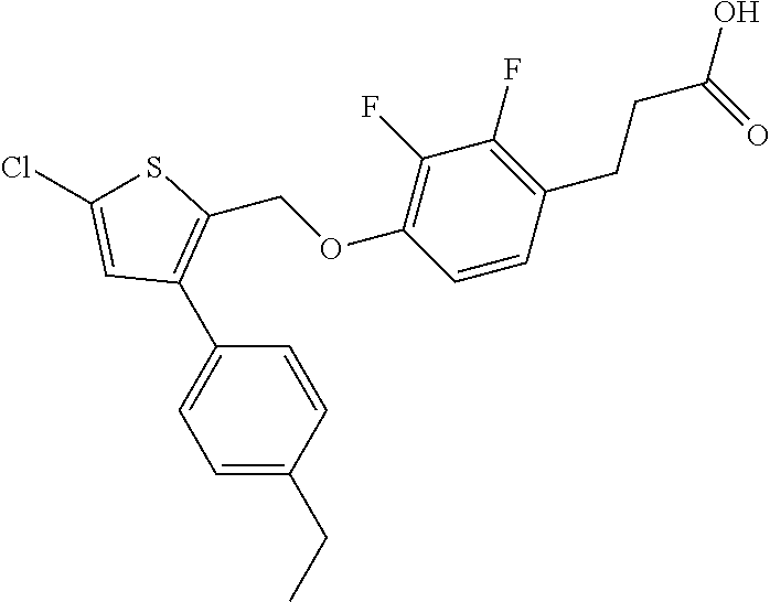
C1=C(CC)C=CC(C2=C(COC3=C(F)C(F)=C(CCC(O)=O)C=C3)SC(Cl)=C2)=C1
